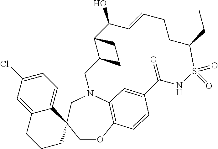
C1=C2C(=CC=C1Cl)C1(CCC2)COC2=C3N(C1)CC1C(C(O)C=CCCC(CC)S(=O)(=O)NC(=O)C(=C3)C=C2)CC1
